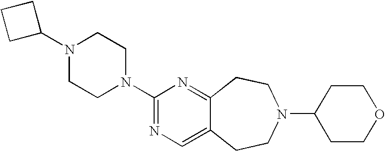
C1(N2CCN(C3=NC=C4C(=N3)CCN(C3CCOCC3)CC4)CC2)CCC1
